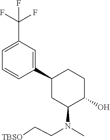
C1=CC(C2CC(N(C)CC[TBSO])C(O)CC2)=CC(C(F)(F)F)=C1
